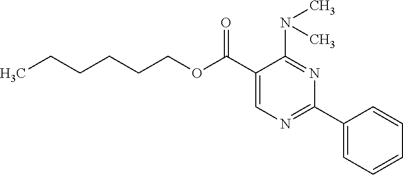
C(COC(C1=CN=C(C2=CC=CC=C2)N=C1N(C)C)=O)CCCC
